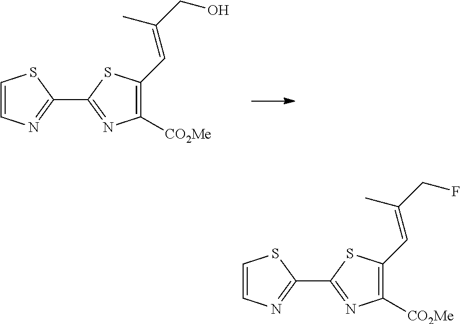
C1(C2=NC([CO2Me])=C(C=C(CF)C)S2)=NC=CS1.C1(C2=NC([CO2Me])=C(C=C(CO)C)S2)=NC=CS1
